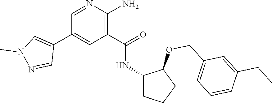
C1=NC(N)=C(C(=O)NC2CCCC2OCC2=CC=CC(CC)=C2)C=C1C1=CN(C)N=C1
